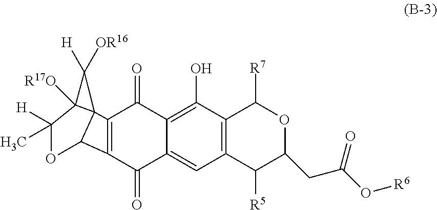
C12=C(C(=O)C3=CC4=C(C(O)=C3C1=O)C([R7])OC(CC(=O)O[R6])C4[R5])C1C23C([R17O])(C([H])(C)O1)C3([H])[OR16]
